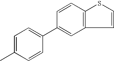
C1(C2=CC3=C(C=C2)SC=C3)=CC=C(C)C=C1
